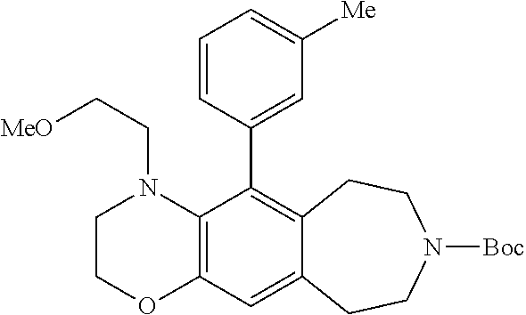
C12=C(C(C3=CC([Me])=CC=C3)=C3C(=C1)CCN([Boc])CC3)N(CC[MeO])CCO2
